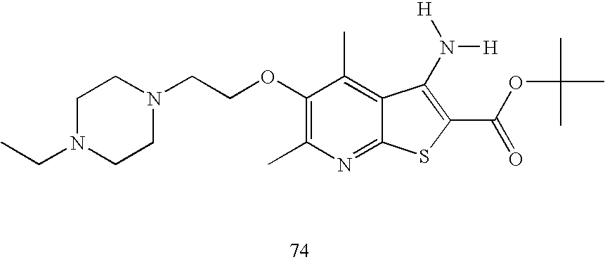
C1(OCCN2CCN(CC)CC2)=C(C)N=C2C(=C1C)C(N([H])[H])=C(C(=O)OC(C)(C)C)S2
